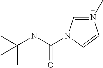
C(N(C(C)(C)C)C)(=O)N1C=N(C)C=C1
